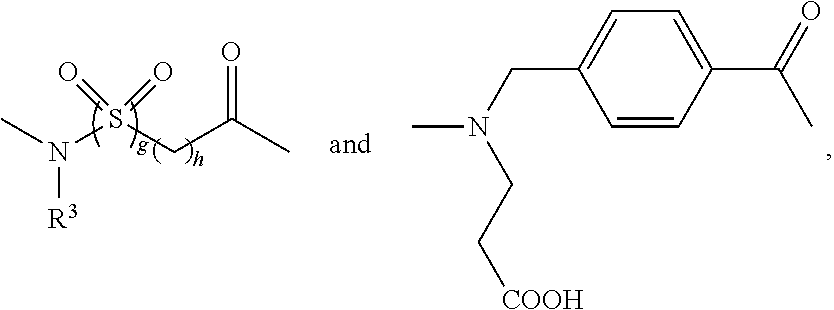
CN(S(CC(C)=O)(=O)=O)[R3].CN(CC1=CC=C(C(=O)C)C=C1)CC[COOH]
